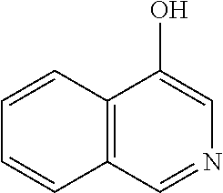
C12=C(C=CC=C1)C(O)=CN=C2
